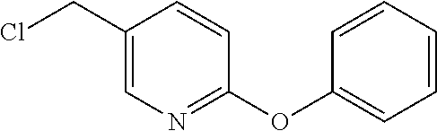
C1(CCl)=CN=C(OC2=CC=CC=C2)C=C1
